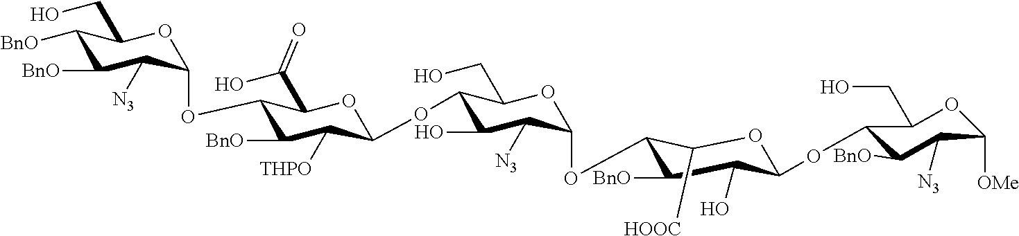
C1([BnO])C([BnO])C([N3])C(OC2C([BnO])C([THPO])C(OC3C(O)C([N3])C(OC4C([BnO])C(O)C(OC5C([BnO])C([N3])C([OMe])OC5CO)OC4[HOOC])OC3CO)OC2C(O)=O)OC1CO
